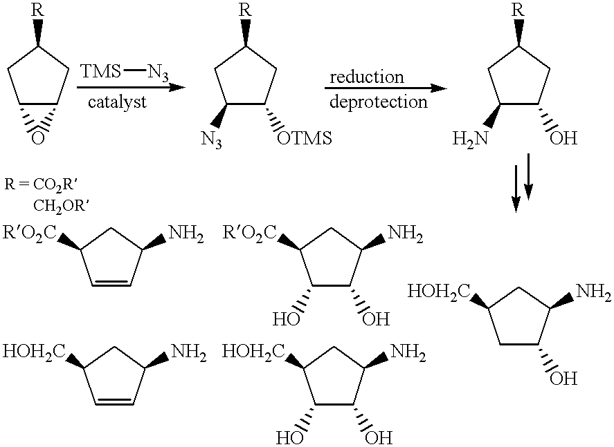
C12C(CC([R])C1)O2.[TMS][N3].C1([N3])C([OTMS])CC([R])C1.C1(N)C(O)CC([R])C1.C1=CC(N)CC1[RO2C].C1=CC(N)CC1[HOH2C].C1(O)C(O)C(N)CC1[RO2C].C1(O)C(O)C(N)CC1[HOH2C].C1C(O)C(N)CC1[HOH2C]
